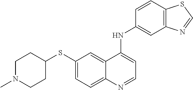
C1(SC2CCN(C)CC2)=CC=C2C(=C1)C(NC1=CC3=C(C=C1)SC=N3)=CC=N2
